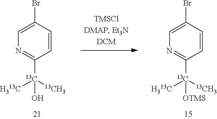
C1(Br)=CN=C([13C]([13CH3])([H313C])[OTMS])C=C1.C1(Br)=CN=C([13C]([13CH3])([H313C])O)C=C1
